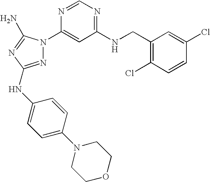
N1=C(NC2=CC=C(N3CCOCC3)C=C2)N=C(N)N1C1=CC(NCC2=C(Cl)C=CC(Cl)=C2)=NC=N1
